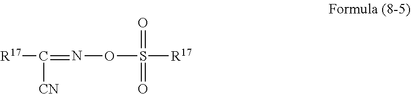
N(OS(=O)(=O)[R17])=C([CN])[R17]
